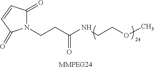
N1(CCC(NCCOC)=O)C(=O)C=CC1=O
